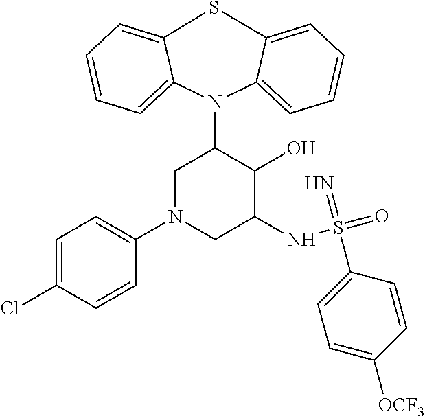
S1C2=CC=CC=C2N(C2CN(C3=CC=C(Cl)C=C3)CC(NS(=O)(=N)C3=CC=C([OCF3])C=C3)C2O)C2=CC=CC=C12
